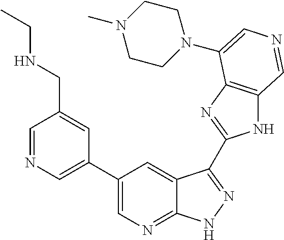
C1(C2=CN=CC(CNCC)=C2)=CN=C2C(=C1)C(C1=NC3=C(N1)C=NC=C3N1CCN(C)CC1)=NN2
